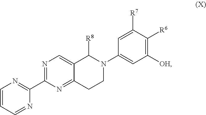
C1(N2C([R8])C3=CN=C(C4=NC=CC=N4)N=C3CC2)=CC([OH])=C([R6])C([R7])=C1
